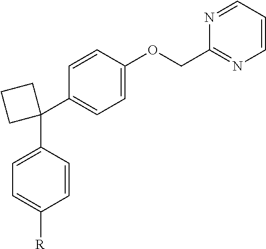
C1(C2=CC=C(OCC3=NC=CC=N3)C=C2)(C2=CC=C([R])C=C2)CCC1
